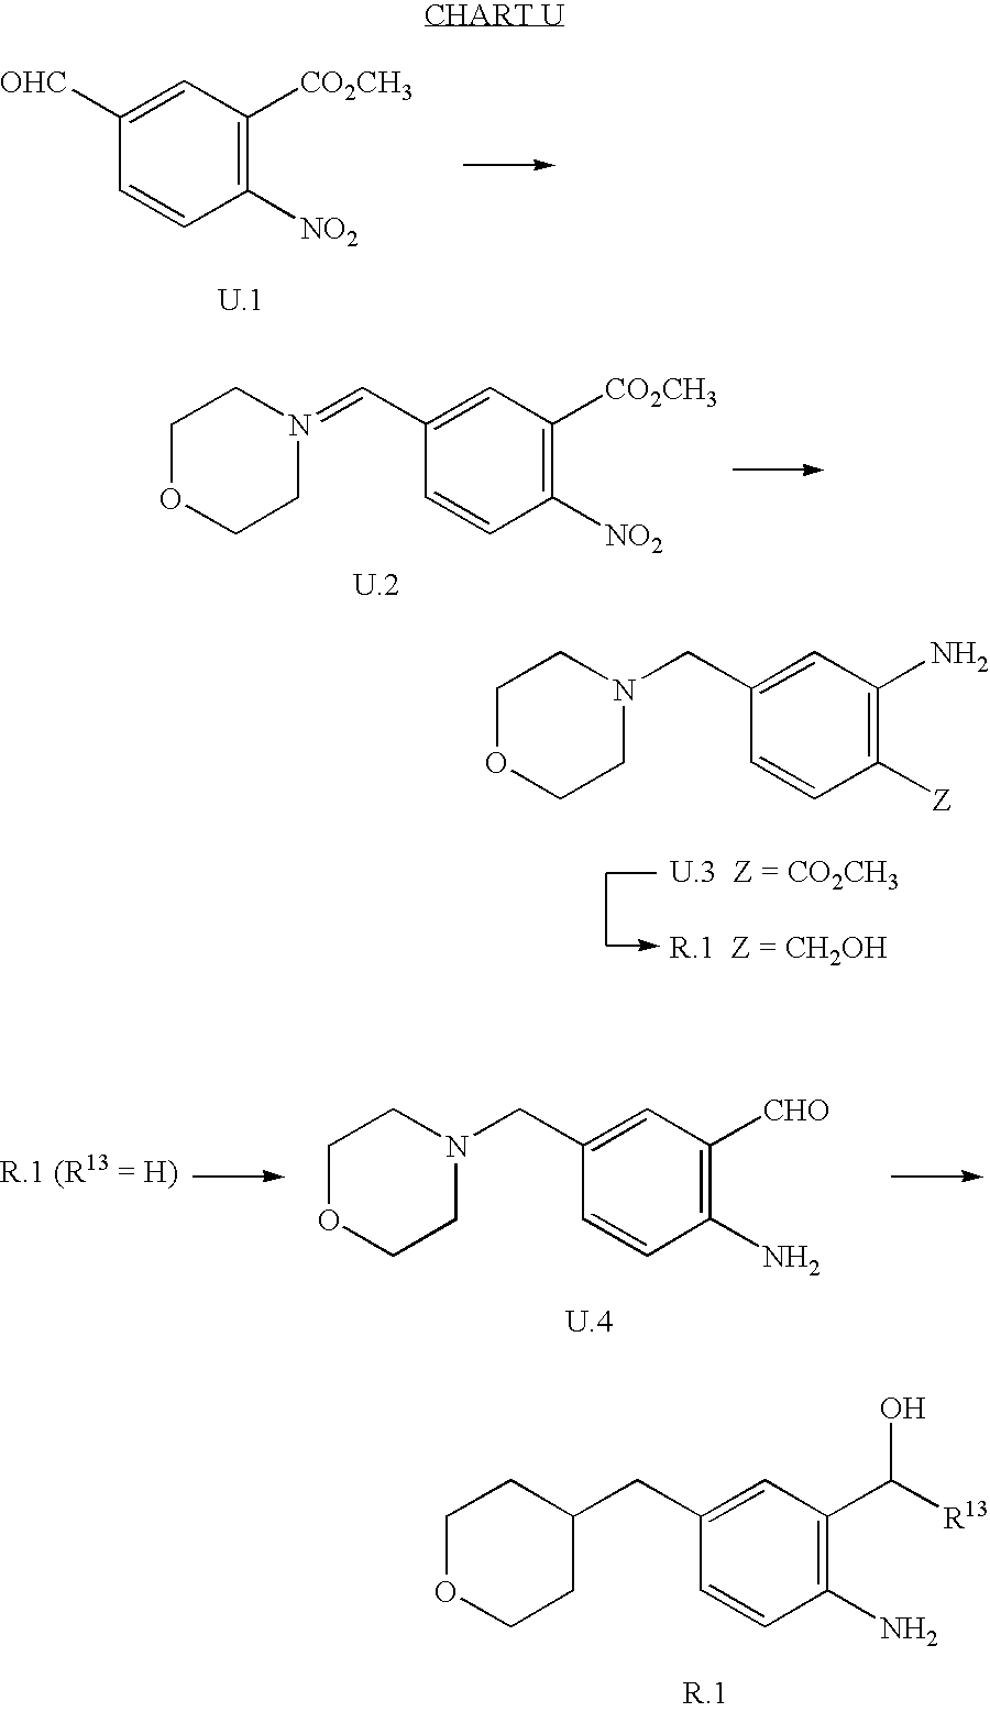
C1([NO2])=C([CO2CH3])C=C([OHC])C=C1.C1N(CC2=CC([CHO])=C(N)C=C2)CCOC1.C1C(CC2=CC(C(O)[R13])=C(N)C=C2)CCOC1.C1N(=CC2=CC([CO2CH3])=C([NO2])C=C2)CCOC1.C1N(CC2=CC(N)=C([Z])C=C2)CCOC1
